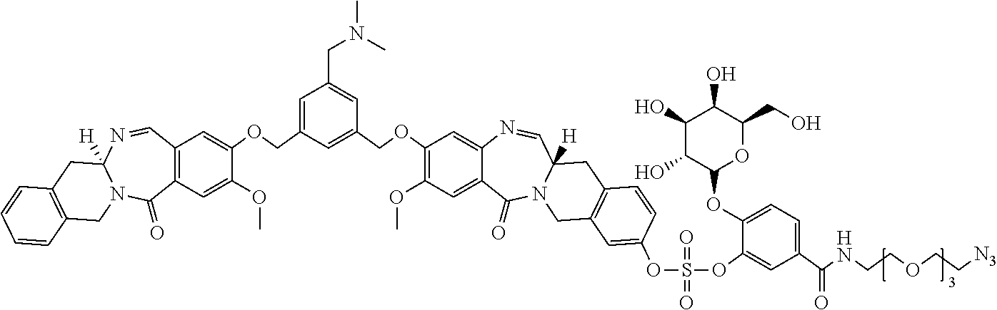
C1(COC2=CC3=C(C=C2OC)C(=O)N2CC4=C(CC2([H])N=C3)C=CC=C4)=CC(CN(C)C)=CC(COC2=C(OC)C=C3C(=C2)N=CC2([H])N(C3=O)CC3=C(C2)C=CC(OS(OC2=CC(C(NCCOCC[N3])=O)=CC=C2OC2OC(CO)C(O)C(O)C2O)(=O)=O)=C3)=C1
